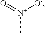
[N+](C)(=O)[O-]
